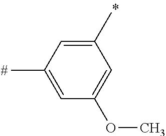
C1(C)=CC(C)=CC(OC)=C1
